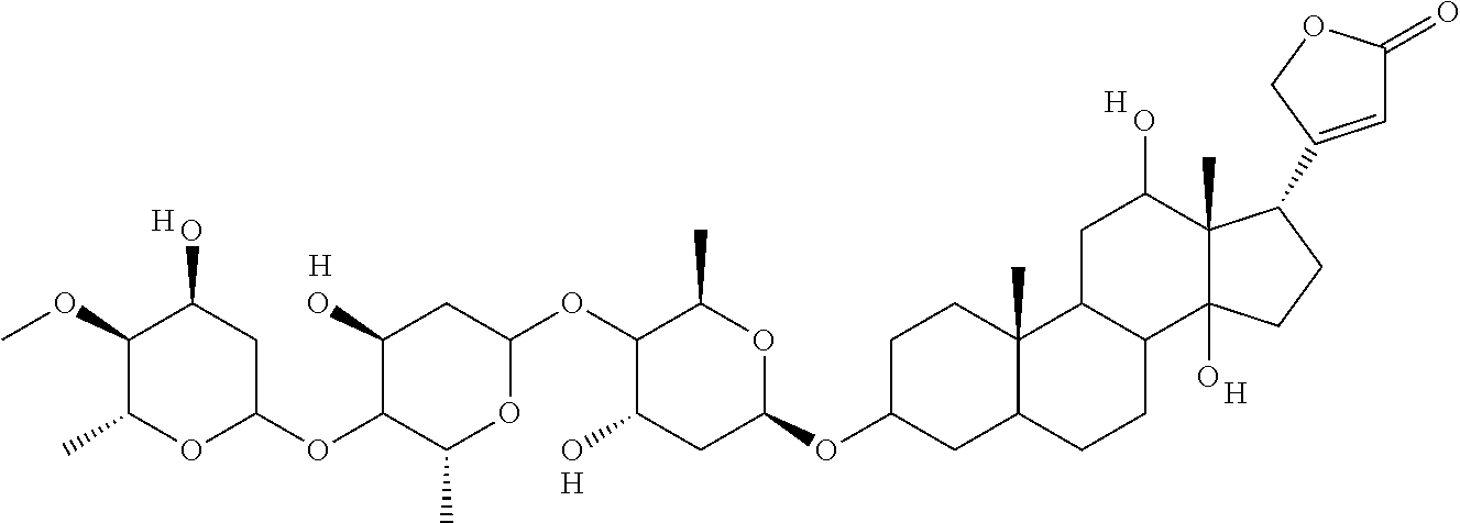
[H].[H].[H].C1(OC2C(O)CC(OC3CC4C(C)(CC3)C3C(CC4)C4(O)C(C)(C(O)C3)C(C3=CC(=O)OC3)CC4)OC2C)OC(C)C(OC2CC(O)C(OC)C(C)O2)C(O)C1.[H].[H]
